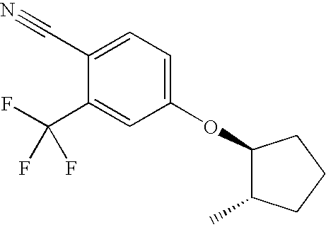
C1(OC2C(C)CCC2)=CC=C(C#N)C(C(F)(F)F)=C1
